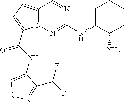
N12C(=CC=C1C(=O)NC1=CN(C)N=C1C(F)F)C=NC(NC1C(N)CCCC1)=N2
